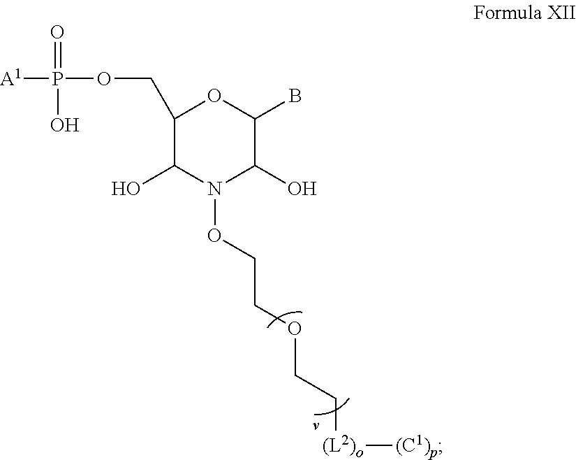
C1(COP([A1])(=O)O)C(O)N(OCCOCC[(L2)o][(C1)p])C(O)C(B)O1
